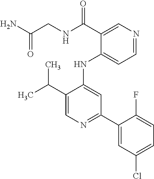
NC(CNC(C1=CN=CC=C1NC1=CC(C2=CC(Cl)=CC=C2F)=NC=C1C(C)C)=O)=O
